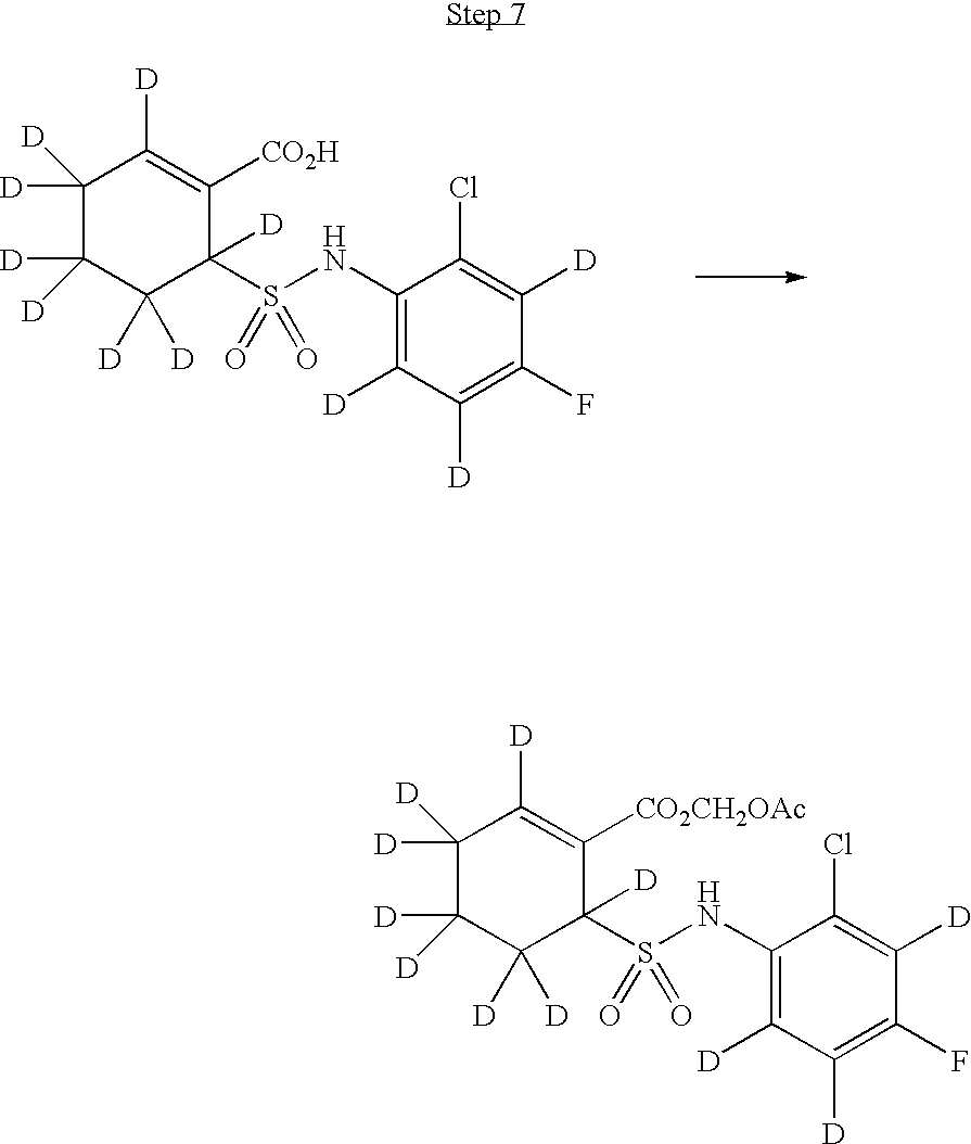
C1([D])([D])C([D])([D])C([D])([D])C(S(NC2=C([D])C([D])=C(F)C([D])=C2Cl)(=O)=O)([D])C([CO2H])=C1[D].C1([D])([D])C([D])([D])C([D])([D])C(S(NC2=C([D])C([D])=C(F)C([D])=C2Cl)(=O)=O)([D])C([CO2CH2OAc])=C1[D]
